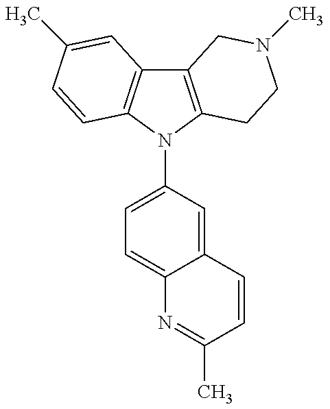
C12=C(N(C3=CC=C4C(=C3)C=CC(C)=N4)C3=C1C=C(C)C=C3)CCN(C)C2
